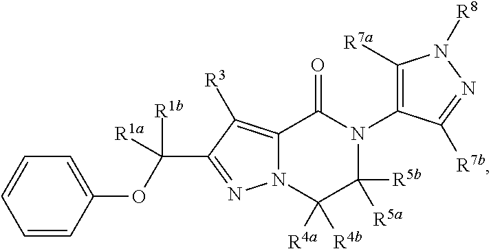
N12C(=C([R3])C(C(OC3=CC=CC=C3)([R1b])[R1a])=N1)C(=O)N(C1=C([R7a])N([R8])N=C1[R7b])C([R5a])([R5b])C2([R4a])[R4b]
